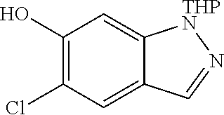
C1(O)=C(Cl)C=C2C(=C1)[THPN]N=C2
